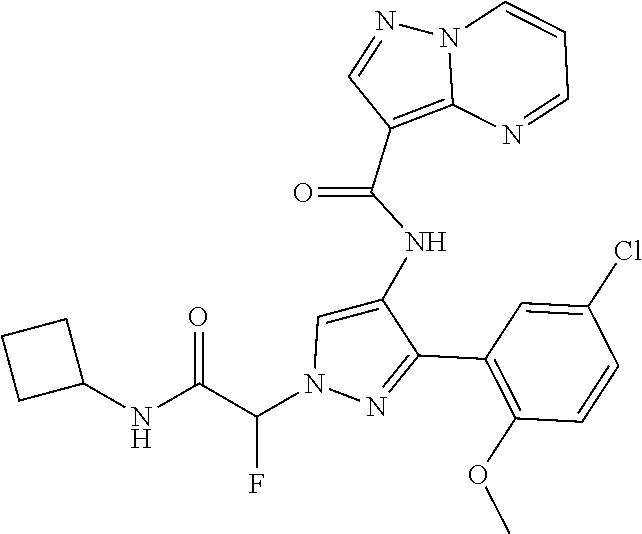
C1(C2=NN(C(C(NC3CCC3)=O)F)C=C2NC(C2=C3N(N=C2)C=CC=N3)=O)=C(OC)C=CC(Cl)=C1
